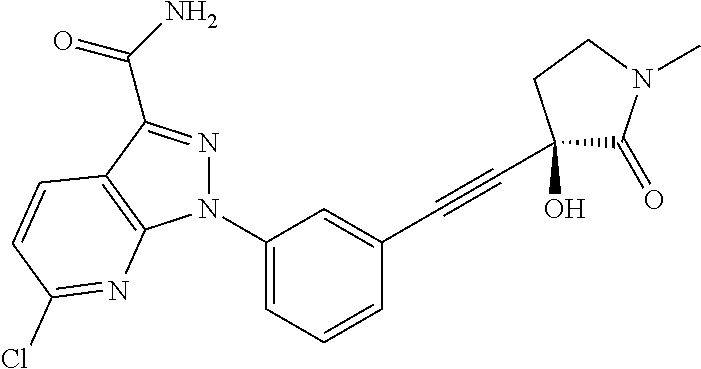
C1(N2N=C(C(=O)N)C3=C2N=C(Cl)C=C3)=CC=CC(C#CC2(O)C(=O)N(C)CC2)=C1
